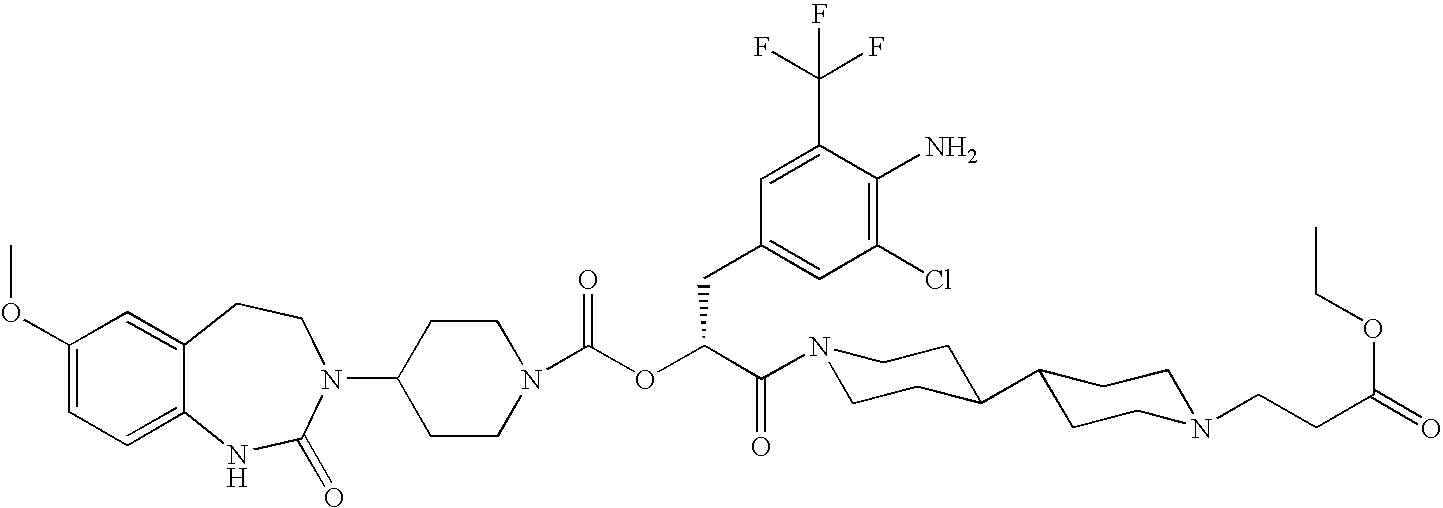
C1(N2C(=O)NC3=CC=C(OC)C=C3CC2)CCN(C(OC(C(=O)N2CCC(C3CCN(CCC(=O)OCC)CC3)CC2)CC2=CC(Cl)=C(N)C(C(F)(F)F)=C2)=O)CC1
